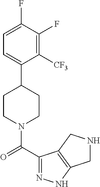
C1=C(F)C(F)=C([CF3])C(C2CCN(C(C3=NNC4=C3CNC4)=O)CC2)=C1
